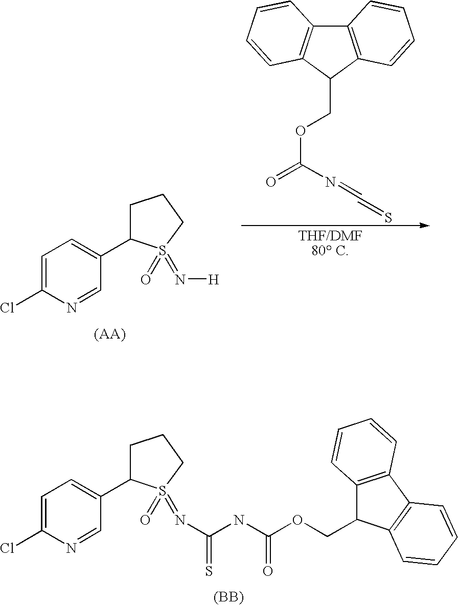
C1=C(Cl)N=CC(C2CCCS2(=O)=N[H])=C1.[(AA)].C12=C(C(COC(=O)N=C=S)C3=C1C=CC=C3)C=CC=C2.C1=C(Cl)N=CC(C2CCCS2(=O)=NC(NC(OCC2C3=C(C4=C2C=CC=C4)C=CC=C3)=O)=S)=C1.[(BB)]
